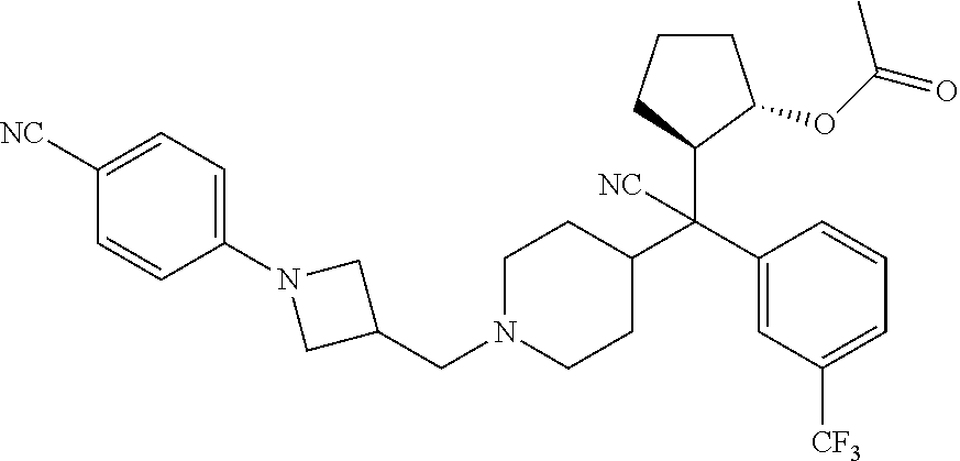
C1([NC])=CC=C(N2CC(CN3CCC(C(C4=CC([CF3])=CC=C4)(C4CCCC4OC(=O)C)[NC])CC3)C2)C=C1
